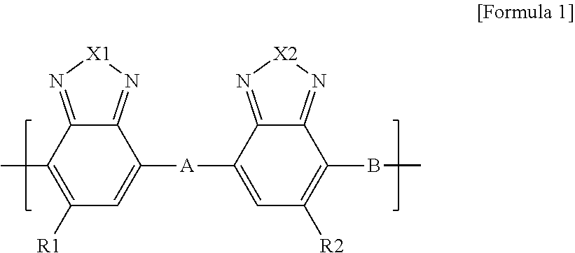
C1([R1])=C(C)C2=N[X1]N=C2C([A]C2=CC([R2])=C(BC)C3=N[X2]N=C32)=C1
